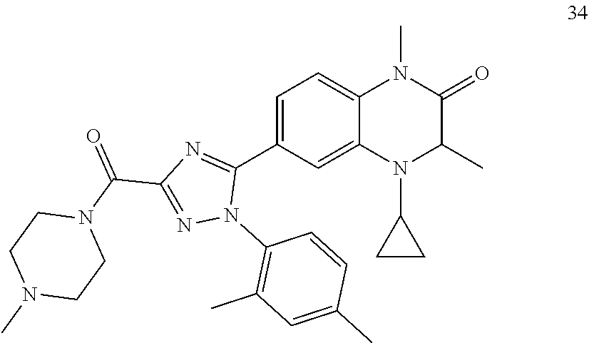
C1=C(C2=NC(C(N3CCN(C)CC3)=O)=NN2C2=C(C)C=C(C)C=C2)C=C2C(=C1)N(C)C(=O)C(C)N2C1CC1
